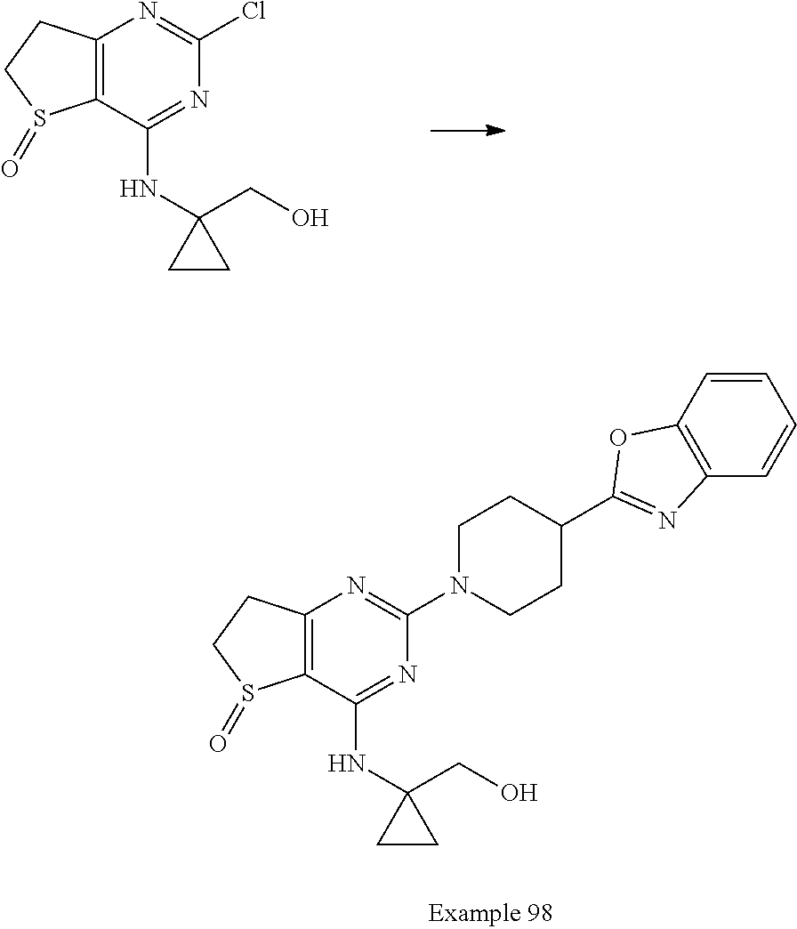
C12=C(C(NC3(CO)CC3)=NC(Cl)=N1)S(=O)CC2.C12=C(C(NC3(CO)CC3)=NC(N3CCC(C4=NC5=C(C=CC=C5)O4)CC3)=N1)S(=O)CC2
